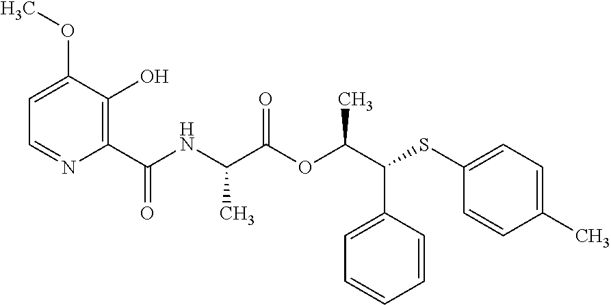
C1(C(NC(C(OC(C(SC2=CC=C(C)C=C2)C2=CC=CC=C2)C)=O)C)=O)=C(O)C(OC)=CC=N1
